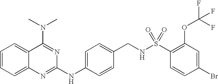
C1=CC=C2C(=C1)C(N(C)C)=NC(NC1=CC=C(CNS(C3=C(OC(F)(F)F)C=C(Br)C=C3)(=O)=O)C=C1)=N2
